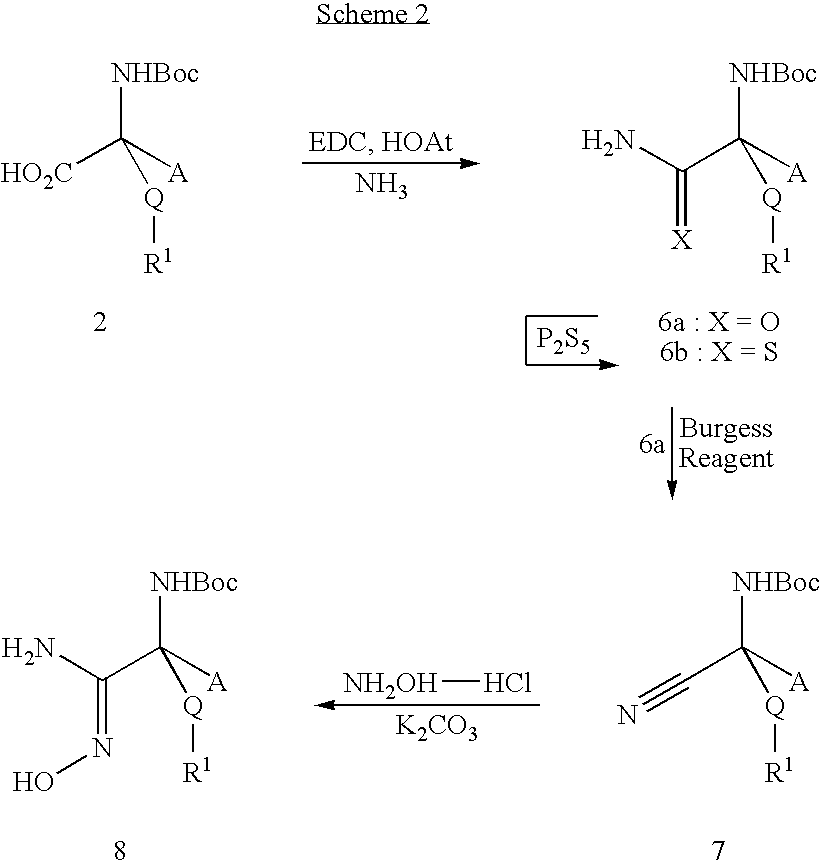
N.[NHBoc]C([A])([HO2C])[Q][R1].[NHBoc]C([A])(C(N)=[X])[Q][R1].[P2S5].[NH2OH]Cl.[K2CO3].[NHBoc]C([A])(C(N)=NO)[Q][R1].[NHBoc]C([A])(C#N)[Q][R1]
